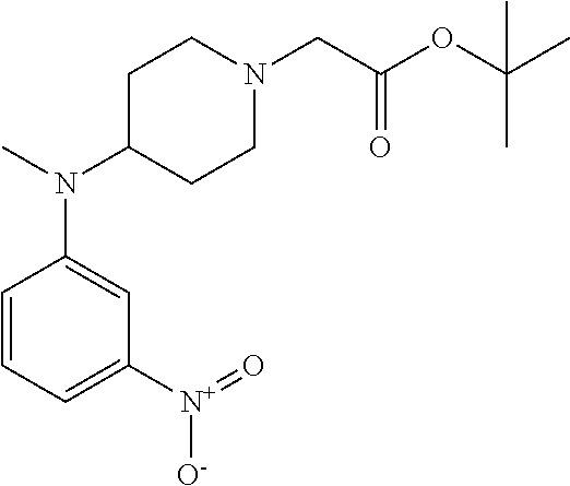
C1C(N(C2=CC([N+](=O)[O-])=CC=C2)C)CCN(CC(OC(C)(C)C)=O)C1
